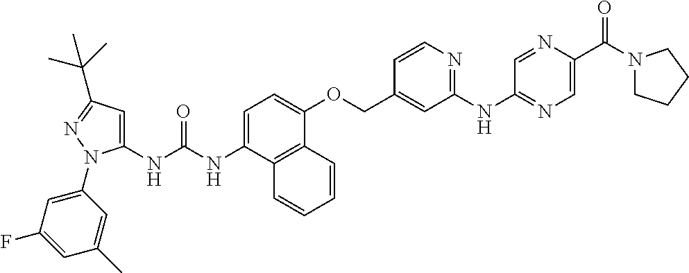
C1=C(NC(NC2=CC(C(C)(C)C)=NN2C2=CC(F)=CC(C)=C2)=O)C2=C(C(OCC3=CC(NC4=NC=C(C(N5CCCC5)=O)N=C4)=NC=C3)=C1)C=CC=C2
